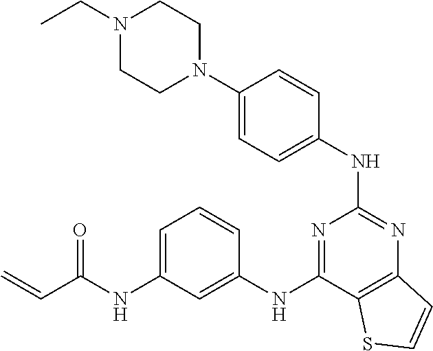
C1=C(N2CCN(CC)CC2)C=CC(NC2=NC3=C(C(NC4=CC(NC(C=C)=O)=CC=C4)=N2)SC=C3)=C1
